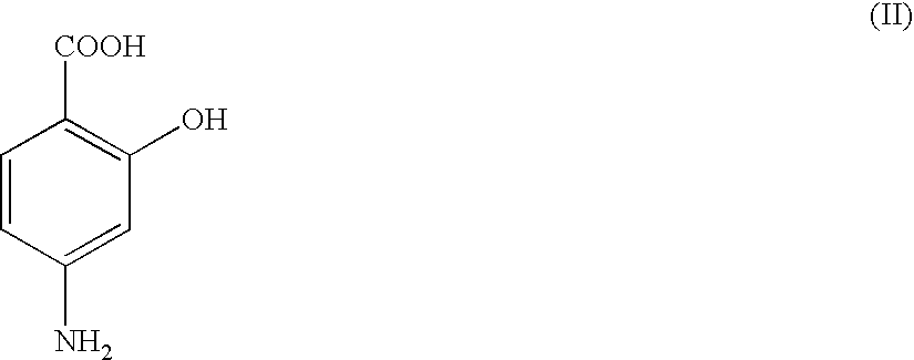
C1=CC(N)=CC(O)=C1[COOH]
